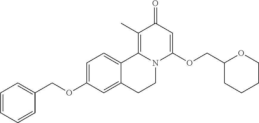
C1=C(OCC2=CC=CC=C2)C=C2C(=C1)C1=C(C)C(=O)C=C(OCC3CCCCO3)N1CC2
